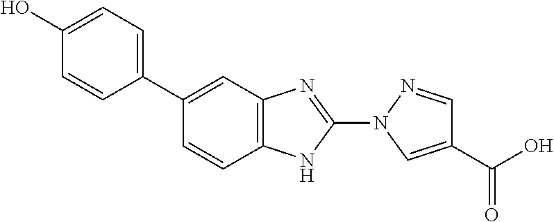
C1=CC(C2=CC=C(O)C=C2)=CC2=C1NC(N1C=C(C(O)=O)C=N1)=N2
